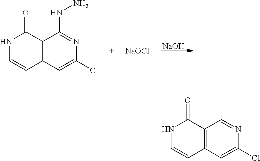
[NaOH].C1(Cl)=CC2=C(C(NN)=N1)C(=O)NC=C2.[NaOCl].C1(Cl)=CC2=C(C=N1)C(=O)NC=C2
